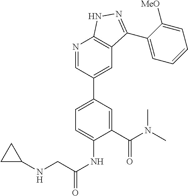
N1=CC(C2=CC=C(NC(=O)CNC3CC3)C(C(N(C)C)=O)=C2)=CC2=C1NN=C2C1=CC=CC=C1[MeO]
